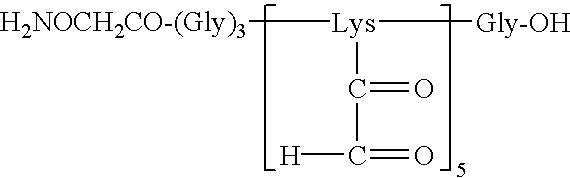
[H2NOCH2CO-(Gly)3][Lys]([Gly-OH])C(C([H])=O)=O
